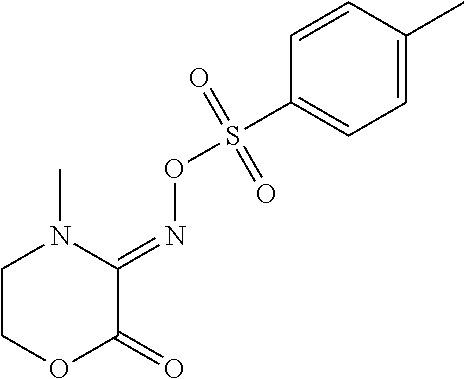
C1COC(=O)C(=NOS(C2=CC=C(C)C=C2)(=O)=O)N1C
